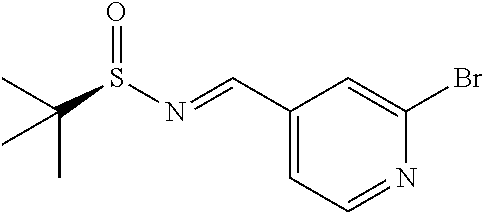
C1(C=NS(=O)C(C)(C)C)=CC=NC(Br)=C1
